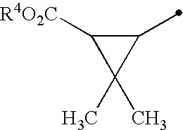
C1(C)C([R4O2C])C1(C)C
